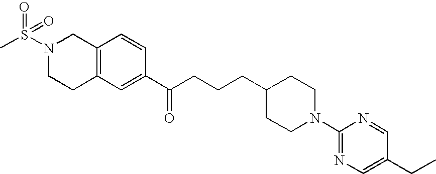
C12=C(C=C(C(CCCC3CCN(C4=NC=C(CC)C=N4)CC3)=O)C=C1)CCN(S(C)(=O)=O)C2
